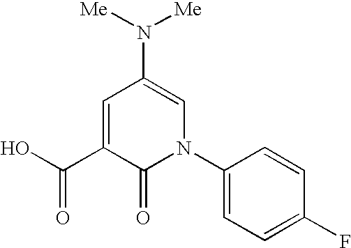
OC(C1=CC(N([Me])[Me])=CN(C2=CC=C(F)C=C2)C1=O)=O
